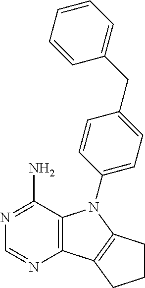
C12=C(C(N)=NC=N1)N(C1=CC=C(CC3=CC=CC=C3)C=C1)C1=C2CCC1
